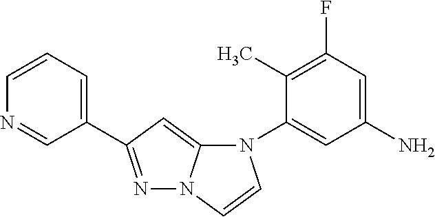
N1=C(C2=CC=CN=C2)C=C2N1C=CN2C1=CC(N)=CC(F)=C1C
